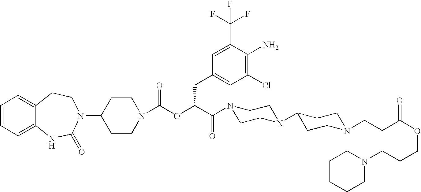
C12=CC=CC=C1NC(=O)N(C1CCN(C(OC(C(=O)N3CCN(C4CCN(CCC(OCCCN5CCCCC5)=O)CC4)CC3)CC3=CC(Cl)=C(N)C(C(F)(F)F)=C3)=O)CC1)CC2
